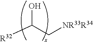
[R32]C(C[NR33R34])O
